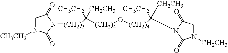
[(CH2)4](O[(CH2)4]C([CH3CH2])([CH2CH3])N1C(=O)CN([CH2CH3])C1=O)C([CH3CH2])([CH2CH3])[(CH2)3]N1C(=O)N([CH3CH2])CC1=O
